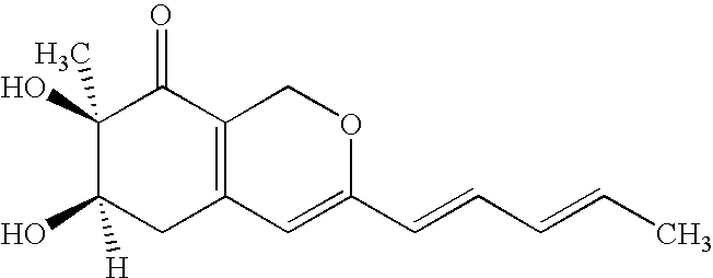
C1(O)(C)C(O)([H])CC2=C(C1=O)COC(C=CC=CC)=C2
